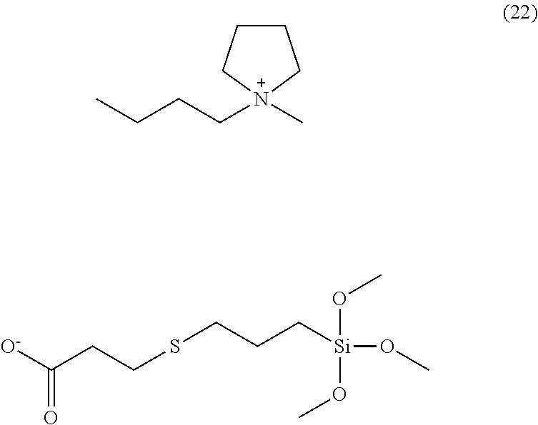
[O-]C(CCSCCC[Si](OC)(OC)OC)=O.[N+]1(CCCC)(C)CCCC1
